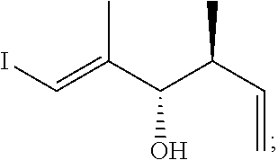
C(O)(C(C=C)C)C(=CI)C
